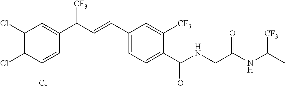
C1(Cl)=C(Cl)C=C(C(C=CC2=CC=C(C(NCC(NC([CF3])C)=O)=O)C([CF3])=C2)[CF3])C=C1Cl
